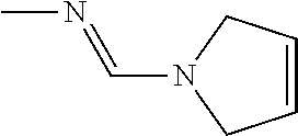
CN=CN1CC=CC1
